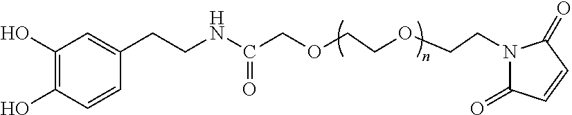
O(CCOCCN1C(=O)C=CC1=O)CC(NCCC1=CC(O)=C(O)C=C1)=O
